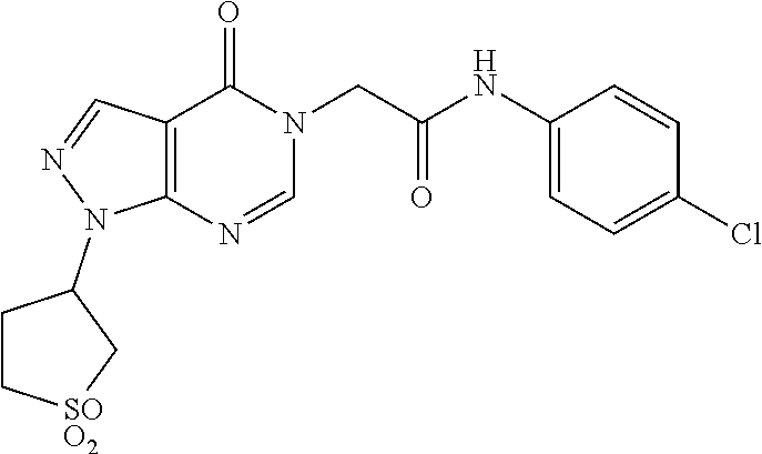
C12=C(C=NN1C1CC[SOO2]C1)C(=O)N(CC(=O)NC1=CC=C(Cl)C=C1)C=N2
